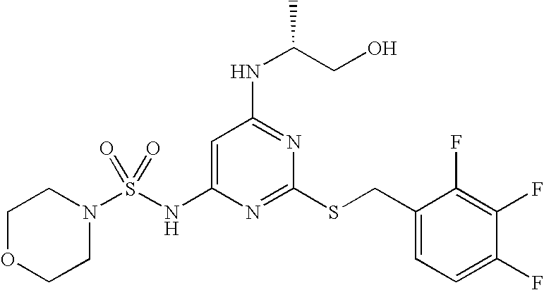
C1=C(NS(N2CCOCC2)(=O)=O)N=C(SCC2=CC=C(F)C(F)=C2F)N=C1NC(CO)C
